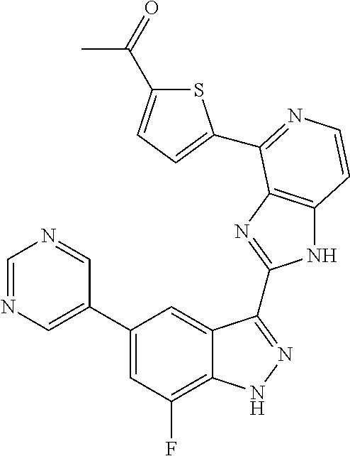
C1=C(C2=CC(F)=C3C(=C2)C(C2=NC4=C(N2)C=CN=C4C2=CC=C(C(=O)C)S2)=NN3)C=NC=N1
